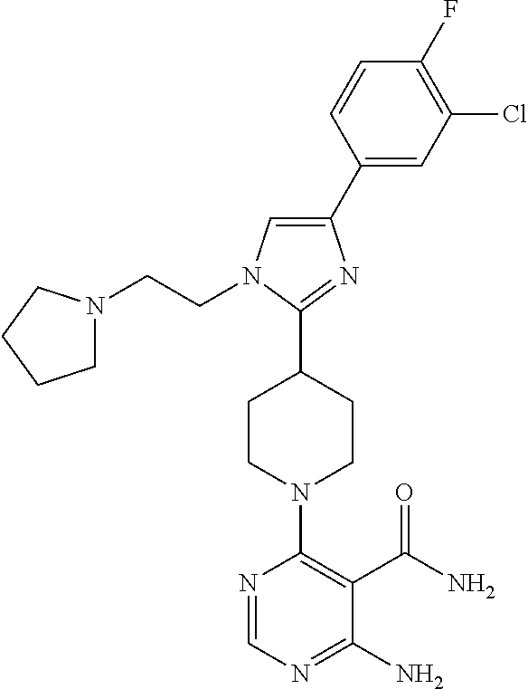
C1(C2=CN(CCN3CCCC3)C(C3CCN(C4=C(C(N)=O)C(N)=NC=N4)CC3)=N2)=CC(Cl)=C(F)C=C1
